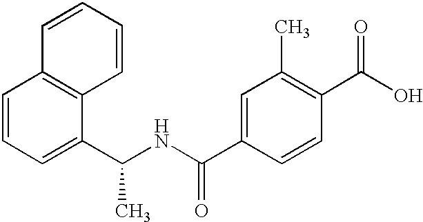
C1=CC=CC2=C1C=CC=C2C(NC(=O)C1=CC(C)=C(C(=O)O)C=C1)C
